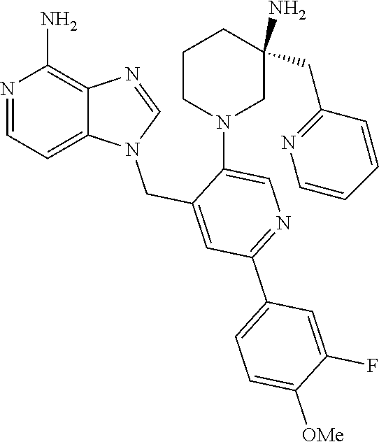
N1=CN(CC2=CC(C3=CC=C([OMe])C(F)=C3)=NC=C2N2CC(N)(CC3=NC=CC=C3)CCC2)C2=CC=NC(N)=C12
